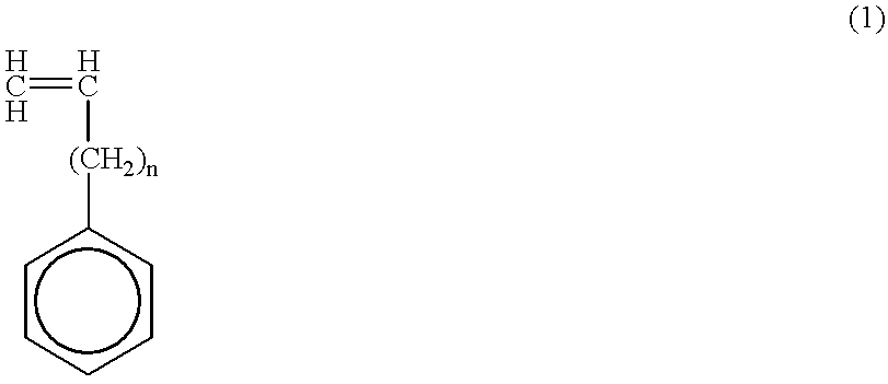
[HCH]=C[(CH2)n]c1ccccc1
